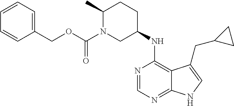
C1=NC(NC2CCC(C)N(C(OCC3=CC=CC=C3)=O)C2)=C2C(=N1)NC=C2CC1CC1
